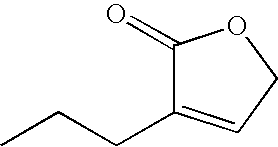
C1(=O)C(CCC)=CCO1
